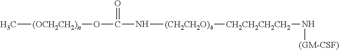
C[(OCH2CH2)n]OC(=O)N[(CH2CH2O)4][CH2CH2CH2CH2]N[(GM-CSF)]
